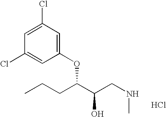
O(C(CCC)C(CNC)O)C1=CC(Cl)=CC(Cl)=C1.Cl
